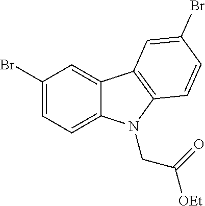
C1(Br)=CC=C2C(=C1)C1=C(N2CC([OEt])=O)C=CC(Br)=C1
